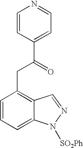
C1=CC=C2C(=C1CC(=O)C1=CC=NC=C1)C=NN2[SO2Ph]
